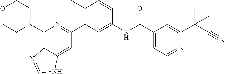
O1CCN(C2=C3C(=CC(C4=C(C)C=CC(NC(C5=CC=NC(C(C#N)(C)C)=C5)=O)=C4)=N2)NC=N3)CC1
